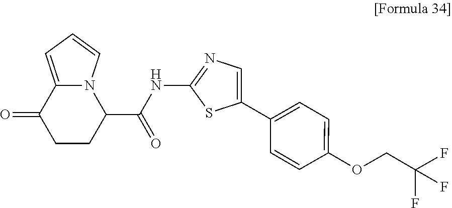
FC(F)(COC1=CC=C(C2=CN=C(NC(C3CCC(=O)C4=CC=CN43)=O)S2)C=C1)F
